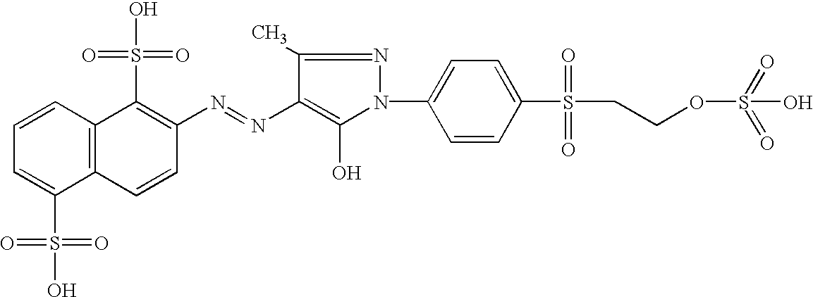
C12=C(C=CC=C1S(O)(=O)=O)C(S(O)(=O)=O)=C(N=NC1=C(O)N(C3=CC=C(S(CCOS(=O)(=O)O)(=O)=O)C=C3)N=C1C)C=C2
